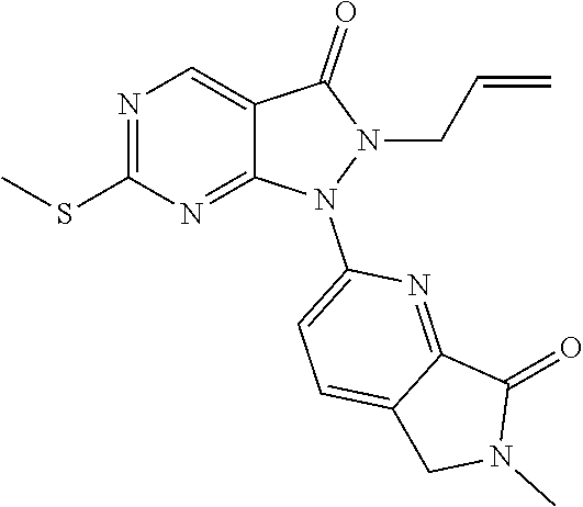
C(CN1N(C2=CC=C3CN(C)C(=O)C3=N2)C2=NC(SC)=NC=C2C1=O)=C
